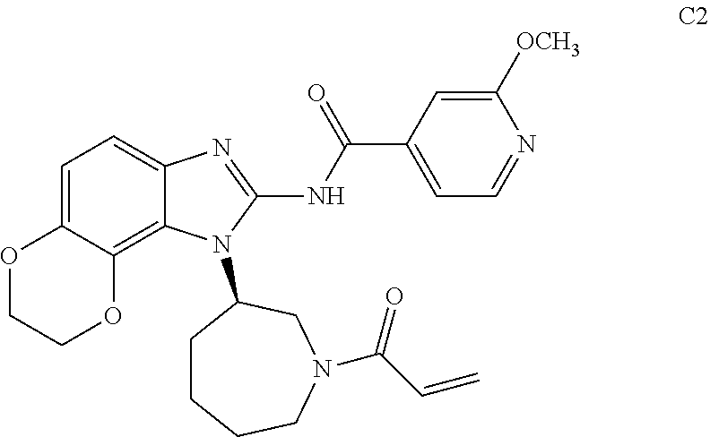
C1=C2C(=C3C(=C1)N=C(NC(C1=CC=NC([OCH3])=C1)=O)N3C1CCCCN(C(C=C)=O)C1)OCCO2
